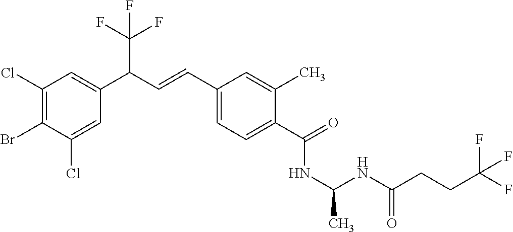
C1(Cl)=C(Br)C(Cl)=CC(C(C=CC2=CC=C(C(=O)NC(NC(=O)CCC(F)(F)F)C)C(C)=C2)C(F)(F)F)=C1
